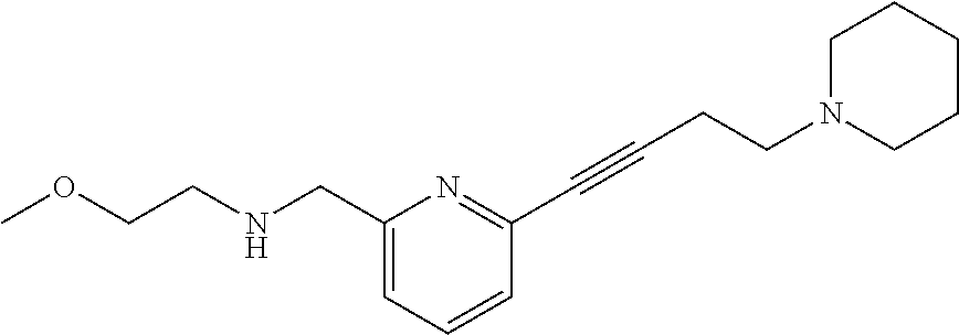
C(CNCC1=CC=CC(C#CCCN2CCCCC2)=N1)OC
